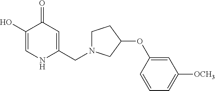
C1(O)=CNC(CN2CCC(OC3=CC([OCH3])=CC=C3)C2)=CC1=O
